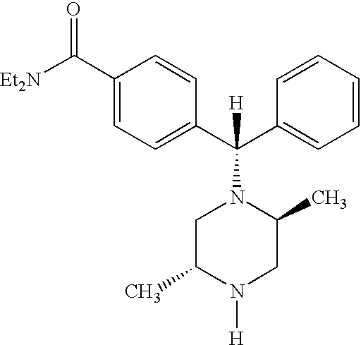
[Et2N]C(C1=CC=C(C(C2=CC=CC=C2)(N2CC(C)N([H])CC2C)[H])C=C1)=O
